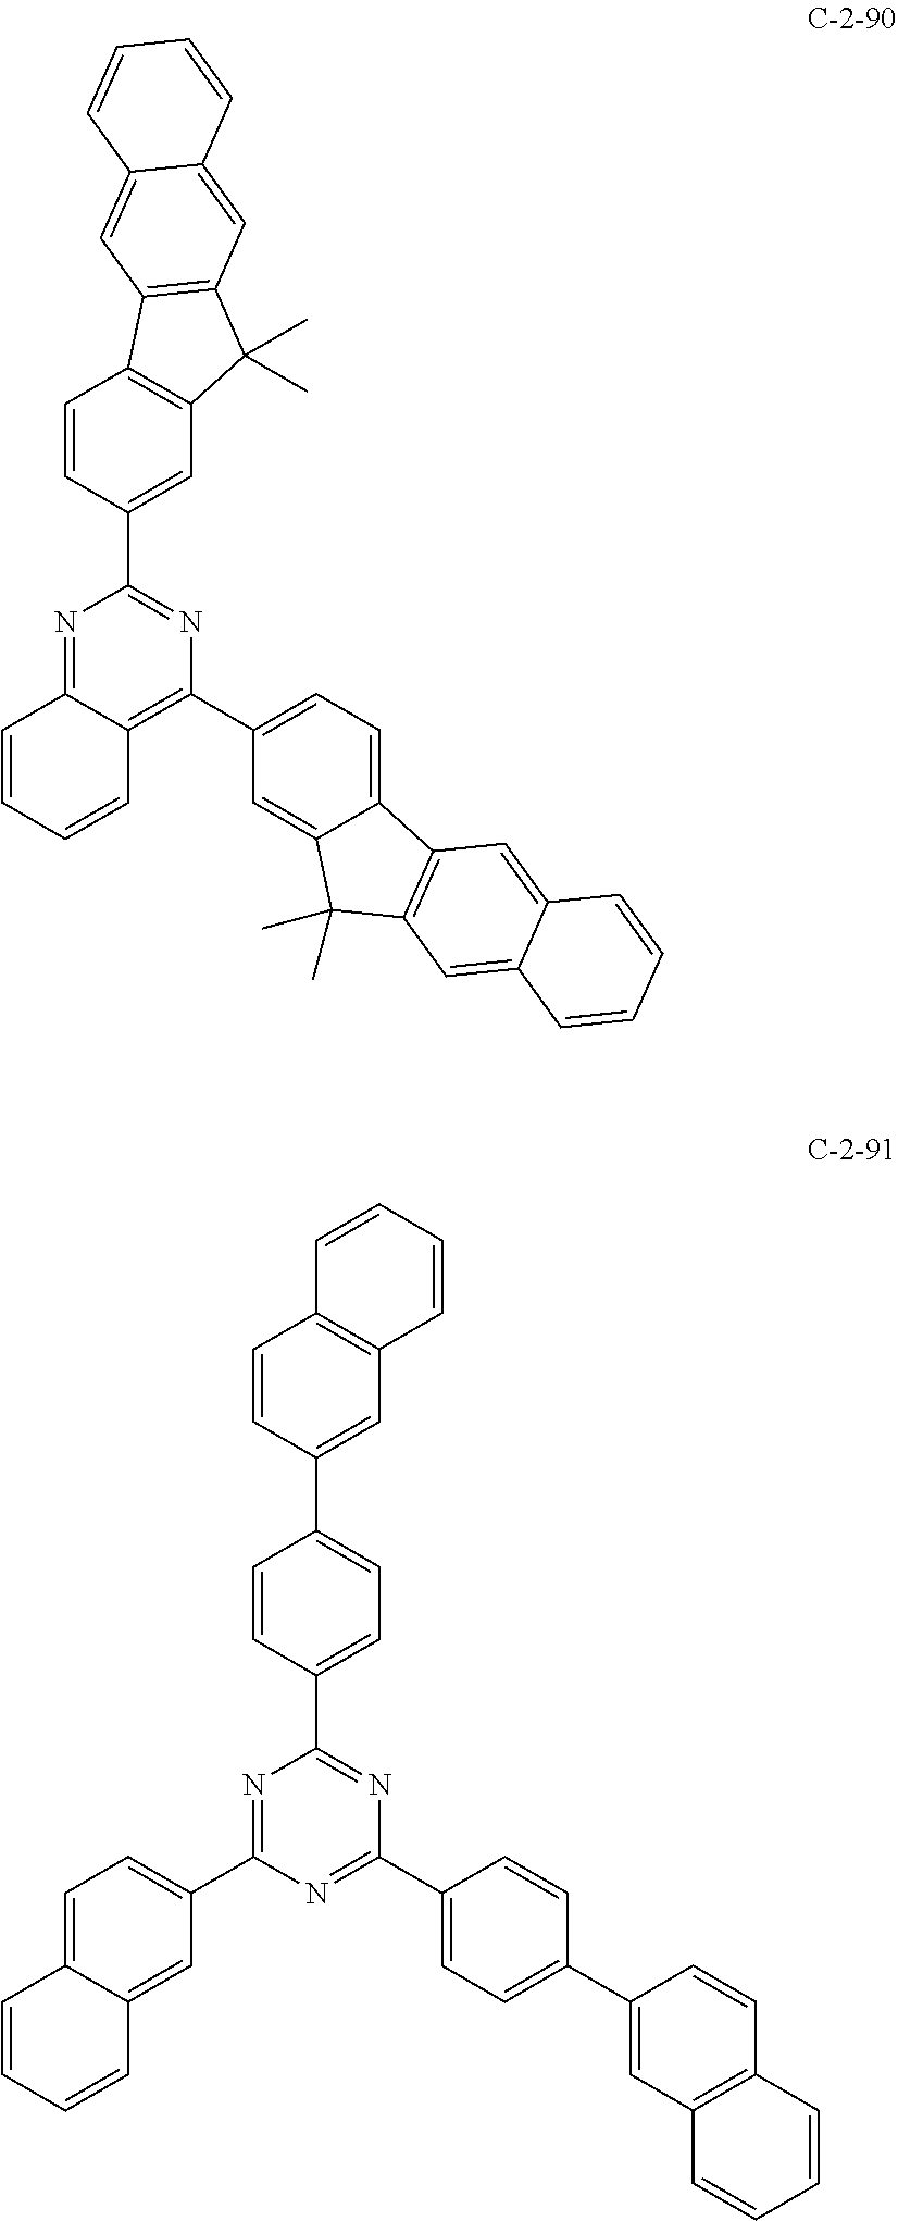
N1=C2C(=C(C3=CC=C4C(=C3)C(C)(C)C3=C4C=C4C(=C3)C=CC=C4)N=C1C1=CC3=C(C=C1)C1=C(C3(C)C)C=C3C(=C1)C=CC=C3)C=CC=C2.N1=C(C2=CC=C3C(=C2)C=CC=C3)N=C(C2=CC=C(C3=CC4=C(C=C3)C=CC=C4)C=C2)N=C1C1=CC=C(C2=CC3=C(C=C2)C=CC=C3)C=C1
